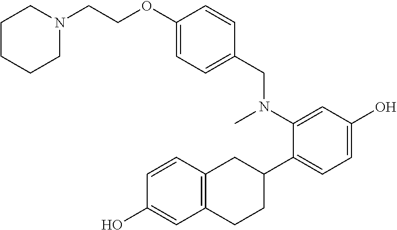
C(COC1=CC=C(CN(C2=CC(O)=CC=C2C2CC3=C(CC2)C=C(O)C=C3)C)C=C1)N1CCCCC1
